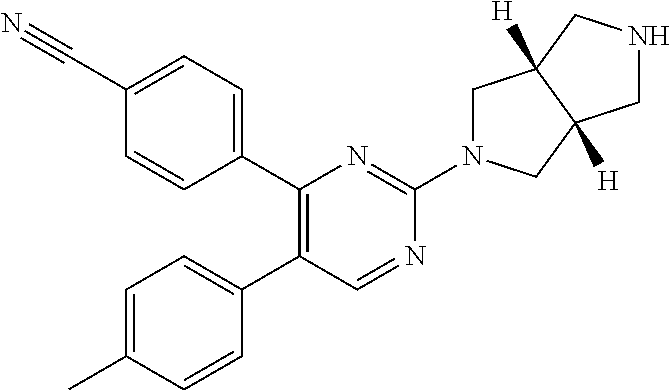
C1(C#N)=CC=C(C2=C(C3=CC=C(C)C=C3)C=NC(N3CC4([H])C([H])(C3)CNC4)=N2)C=C1
